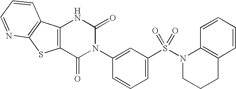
C12=C(C(=O)N(C3=CC(S(N4CCCC5=C4C=CC=C5)(=O)=O)=CC=C3)C(=O)N1)SC1=C2C=CC=N1
